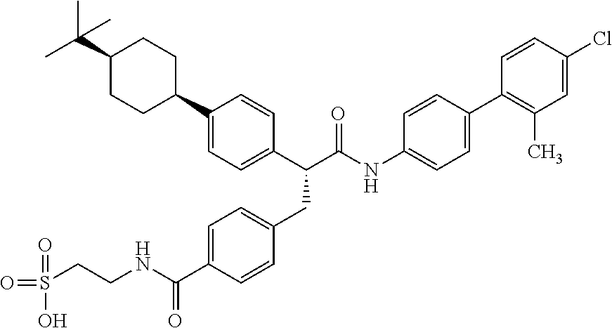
C1(C(C)(C)C)CCC(C2=CC=C(C(C(NC3=CC=C(C4=C(C)C=C(Cl)C=C4)C=C3)=O)CC3=CC=C(C(NCCS(=O)(=O)O)=O)C=C3)C=C2)CC1
